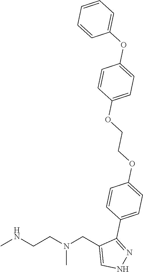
CNCCN(CC1=CNN=C1C1=CC=C(OCCOC2=CC=C(OC3=CC=CC=C3)C=C2)C=C1)C
